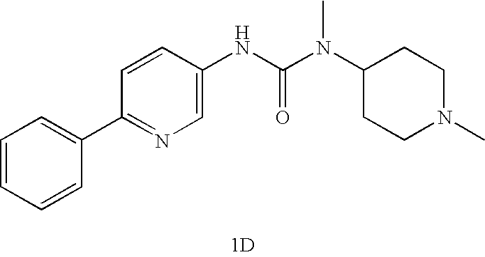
C1=CC=CC(C2=NC=C(NC(N(C3CCN(C)CC3)C)=O)C=C2)=C1.[1D]
